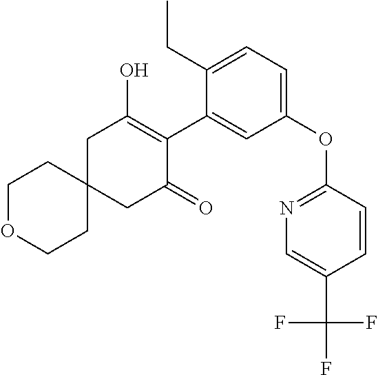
C1C2(CC(=O)C(C3=CC(OC4=NC=C(C(F)(F)F)C=C4)=CC=C3CC)=C1O)CCOCC2
